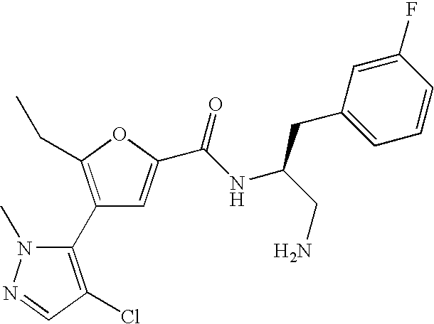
C1(C2=C(Cl)C=NN2C)=C(CC)OC(C(NC(CC2=CC=CC(F)=C2)CN)=O)=C1
